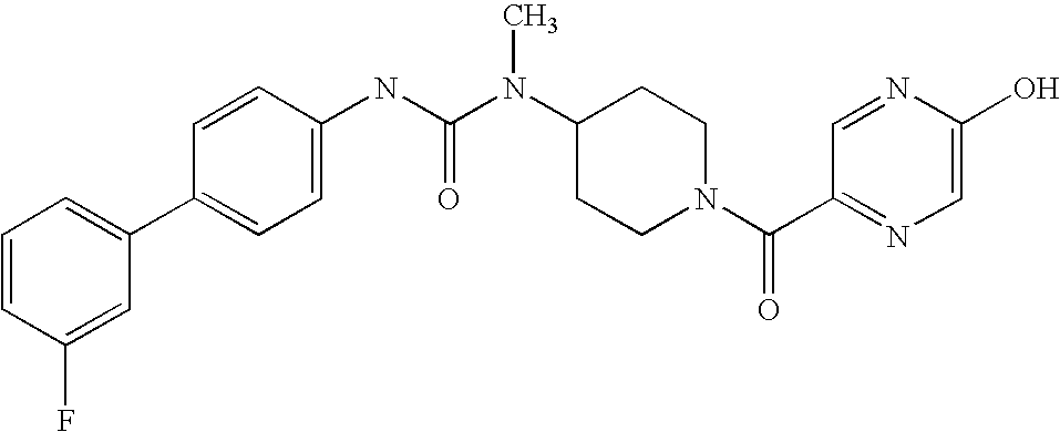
C1=CC(F)=CC(C2=CC=C(NC(N(C3CCN(C(C4=NC=C(O)N=C4)=O)CC3)C)=O)C=C2)=C1
